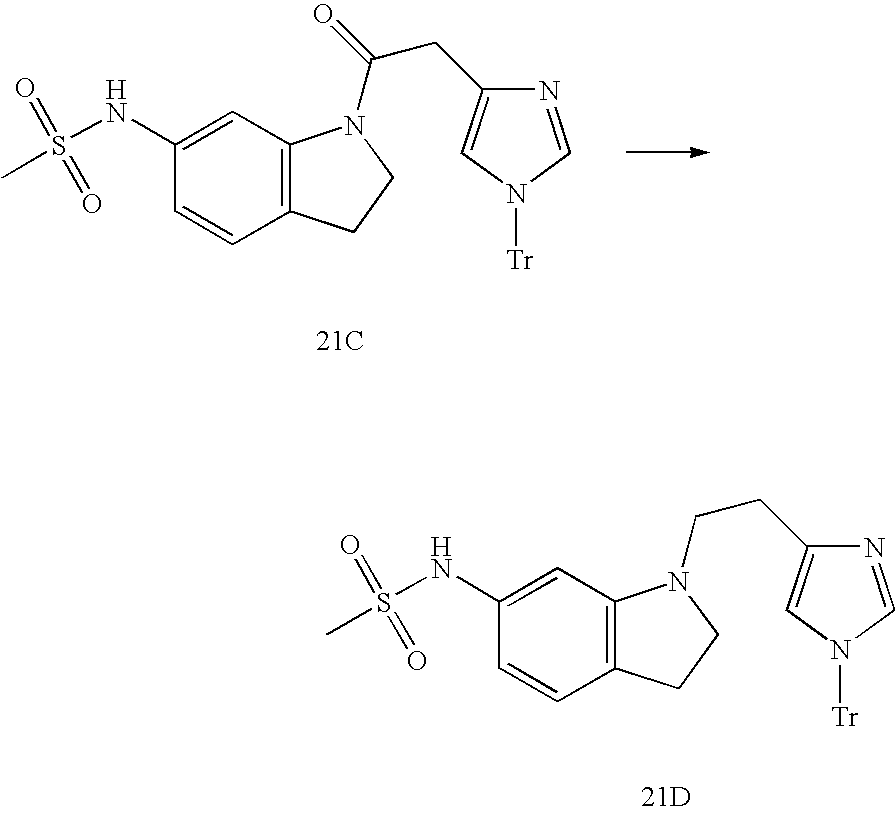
C1(NS(C)(=O)=O)=CC2=C(C=C1)CCN2C(CC1=CN([Tr])C=N1)=O.[21C].C1(NS(C)(=O)=O)=CC2=C(C=C1)CCN2CCC1=CN([Tr])C=N1.[21D]
